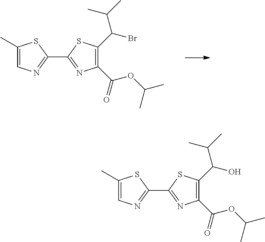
C1(C2=NC(C(OC(C)C)=O)=C(C(C(C)C)Br)S2)=NC=C(C)S1.C1(C2=NC(C(OC(C)C)=O)=C(C(C(C)C)O)S2)=NC=C(C)S1
